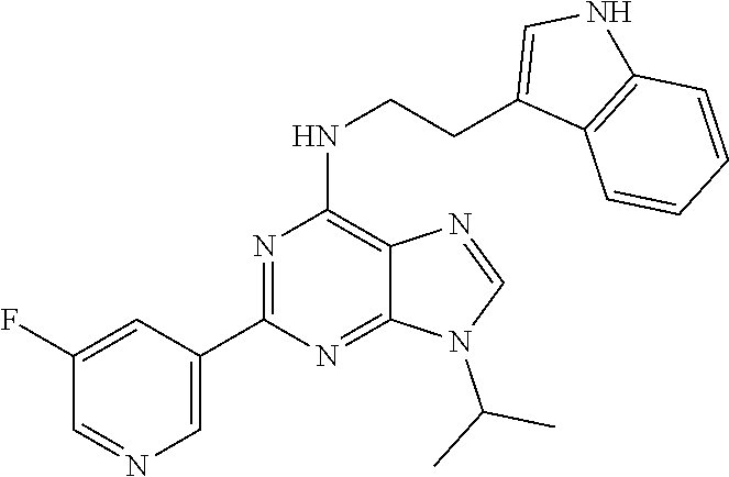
C1(C2=NC(NCCC3=CNC4=C3C=CC=C4)=C3C(=N2)N(C(C)C)C=N3)=CN=CC(F)=C1
